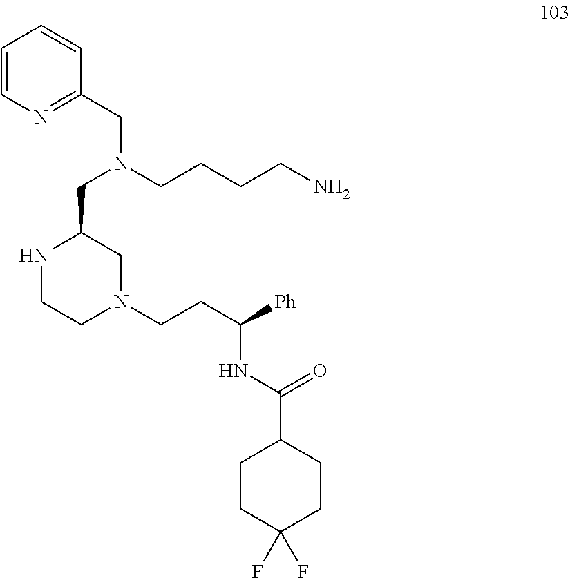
C1CNC(CN(CC2=NC=CC=C2)CCCCN)CN1CCC(NC(C1CCC(F)(F)CC1)=O)[Ph]
